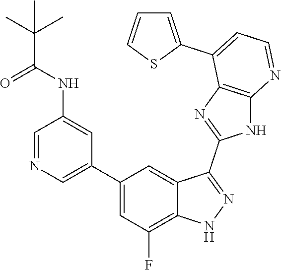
C1=NC=C(C2=CC(F)=C3C(=C2)C(C2=NC4=C(N2)N=CC=C4C2=CC=CS2)=NN3)C=C1NC(C(C)(C)C)=O
